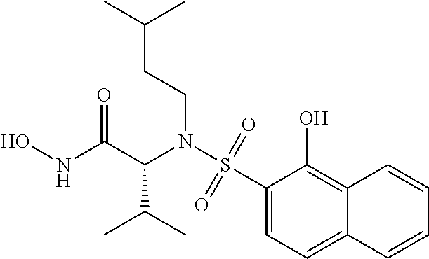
C(N(S(C1=CC=C2C(=C1O)C=CC=C2)(=O)=O)C(C(NO)=O)C(C)C)CC(C)C
